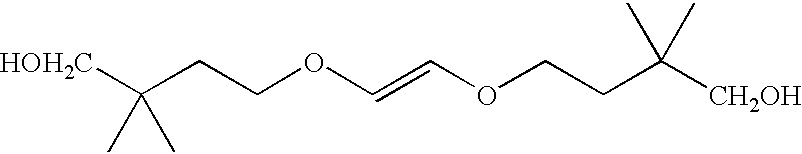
C(CCOC=COCCC([CH2OH])(C)C)([HOH2C])(C)C
